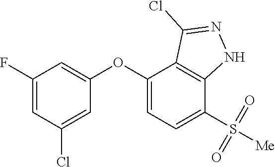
C1(F)=CC(Cl)=CC(OC2=CC=C(S(=O)(=O)[Me])C3=C2C(Cl)=NN3)=C1
